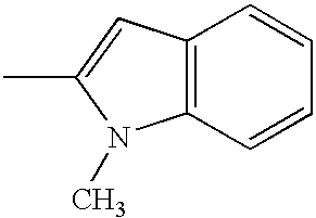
C12=C(C=CC=C1)N(C)C(C)=C2
